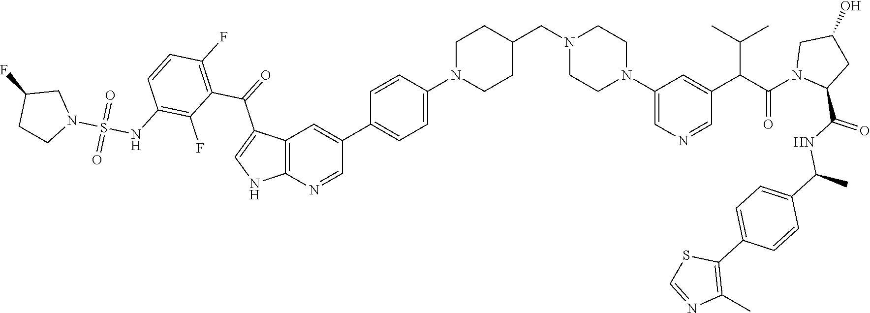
C1N(C2=CC=C(C3=CC4=C(N=C3)NC=C4C(=O)C3=C(F)C=CC(NS(N4CC(F)CC4)(=O)=O)=C3F)C=C2)CCC(CN2CCN(C3=CN=CC(C(C(C)C)C(N4C(C(NC(C5=CC=C(C6=C(C)N=CS6)C=C5)C)=O)CC(O)C4)=O)=C3)CC2)C1
